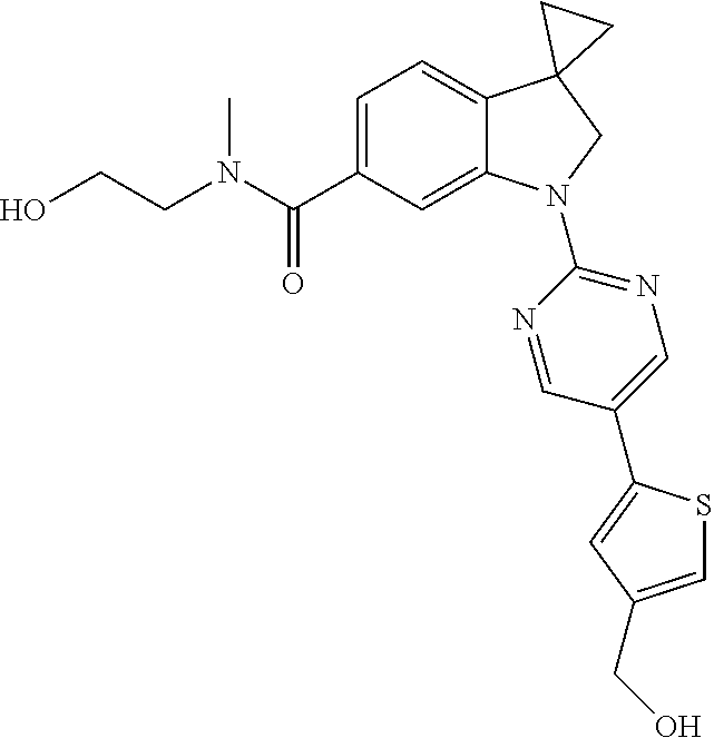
C(C1=CC=C2C(=C1)N(C1=NC=C(C3=CC(CO)=CS3)C=N1)CC21CC1)(=O)N(C)CCO
